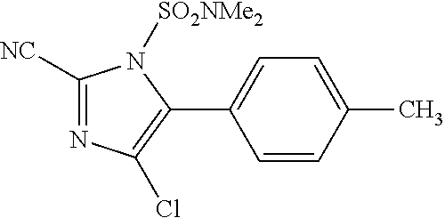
C1=CC(C)=CC=C1C1=C(Cl)N=C([NC])N1[SO2NMe2]
